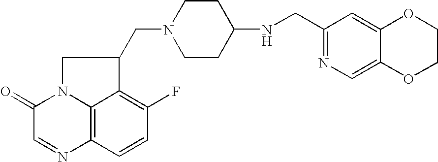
C1(=O)C=NC2=C3N1CC(CN1CCC(NCC4=NC=C5C(=C4)OCCO5)CC1)C3=C(F)C=C2
